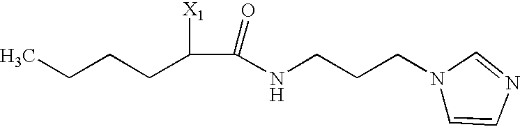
CCCCC(C(NCCCN1C=CN=C1)=O)[X1]
